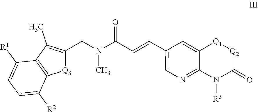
C1(C=CC(N(C)CC2=C(C)C3=C([Q3]2)C([R2])=CC=C3[R1])=O)=CN=C2C(=C1)[Q1][Q2]C(=O)N2[R3]
